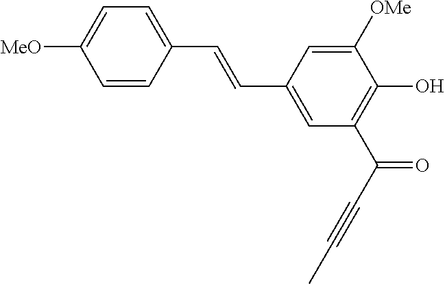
[MeO]C1=CC=C(C=CC2=CC(C(C#CC)=O)=C(O)C([OMe])=C2)C=C1
